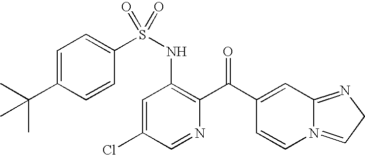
C1=C(C(C)(C)C)C=CC(S(NC2=C(C(C3=CC4=NCC=N4C=C3)=O)N=CC(Cl)=C2)(=O)=O)=C1
